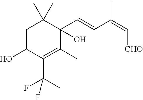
C1C(O)C(C(C)(F)F)=C(C)C(O)(C=CC(=C[CHO])C)C1(C)C
